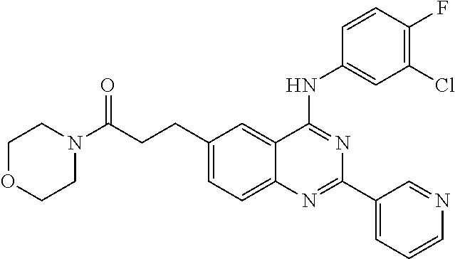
C1(CCC(N2CCOCC2)=O)=CC=C2C(=C1)C(NC1=CC(Cl)=C(F)C=C1)=NC(C1=CC=CN=C1)=N2
